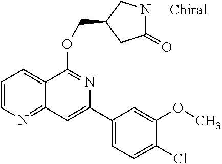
C1(C2=CC3=NC=CC=C3C(OCC3CC(=O)NC3)=N2)=CC=C(Cl)C(OC)=C1
